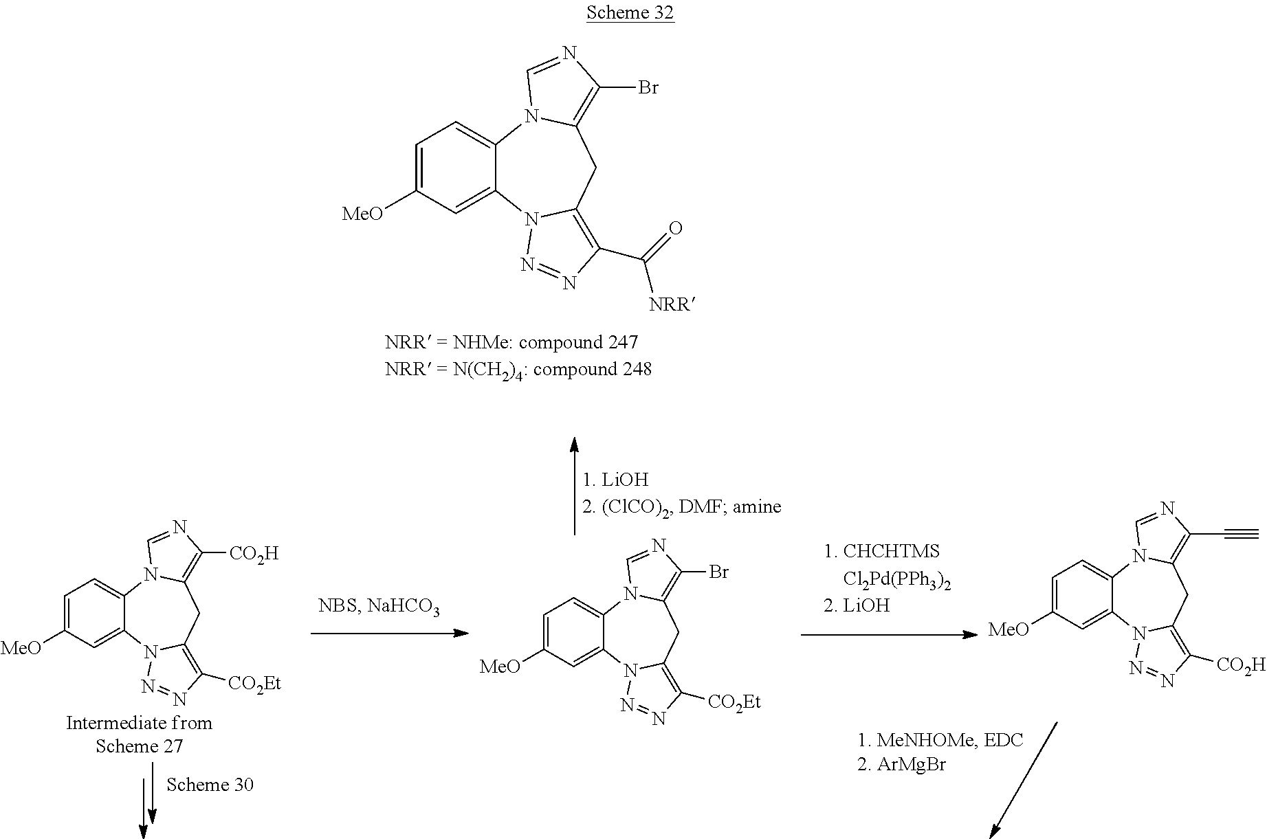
C1=C([MeO])C=C2C(=C1)N1C(=C(Br)N=C1)CC1=C(C(=O)[NRR])N=NN21.C1=C([MeO])C=C2C(=C1)N1C(=C([CO2H])N=C1)CC1=C([CO2Et])N=NN21.C1=C([MeO])C=C2C(=C1)N1C(=C(Br)N=C1)CC1=C([CO2Et])N=NN21.C1=C([MeO])C=C2C(=C1)N1C(=C(C#C)N=C1)CC1=C([CO2H])N=NN21
